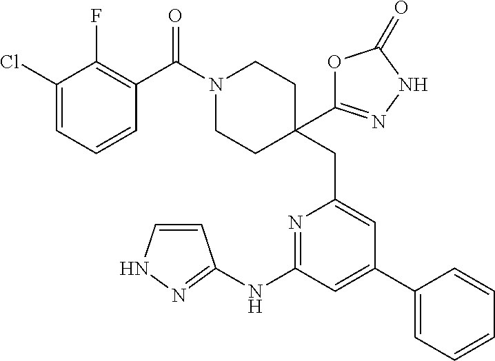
N1(C(C2=C(F)C(Cl)=CC=C2)=O)CCC(CC2=CC(C3=CC=CC=C3)=CC(NC3=NNC=C3)=N2)(C2=NNC(=O)O2)CC1
